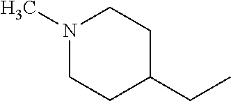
N1(C)CCC(CC)CC1
